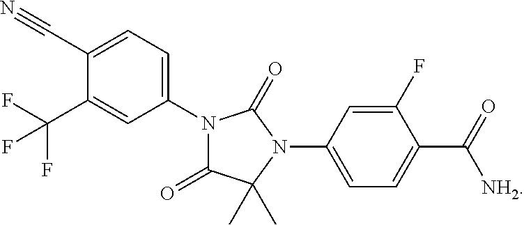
N1(C2=CC=C(C#N)C(C(F)(F)F)=C2)C(=O)C(C)(C)N(C2=CC=C(C(=O)[NH2])C(F)=C2)C1=O
